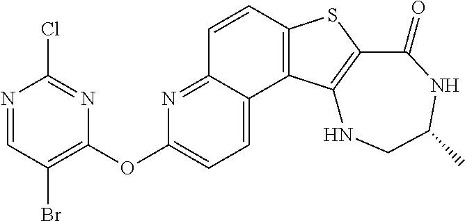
C1=CC2=C(C3=CC=C(OC4=C(Br)C=NC(Cl)=N4)N=C13)C1=C(S2)C(=O)NC(C)CN1
